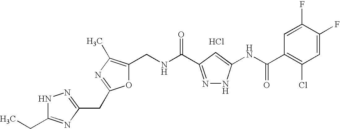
C1(CNC(=O)C2=NNC(NC(C3=C(Cl)C=C(F)C(F)=C3)=O)=C2)=C(C)N=C(CC2=NNC(CC)=N2)O1.Cl
